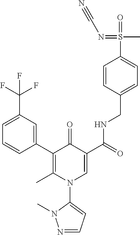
C1=C(C(F)(F)F)C=C(C2=C(C)N(C3=CC=NN3C)C=C(C(=O)NCC3=CC=C(S(=O)(C)=NC#N)C=C3)C2=O)C=C1
